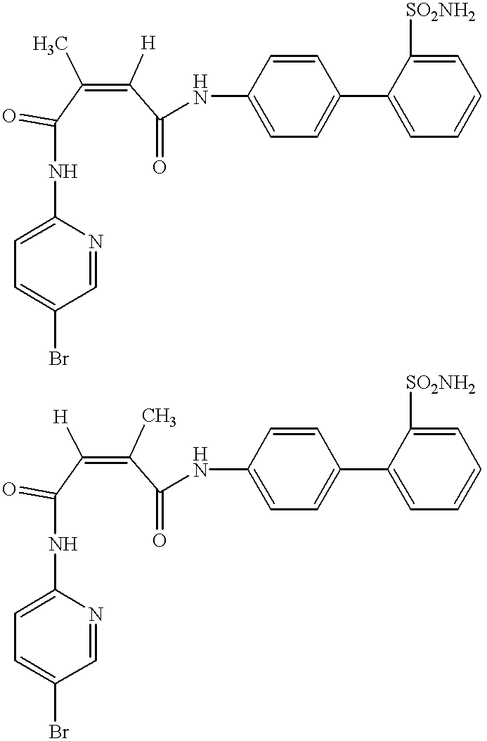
C(C(=C(C(=O)NC1=CC=C(C2=CC=CC=C2[SO2NH2])C=C1)[H])C)(=O)NC1=CC=C(Br)C=N1.C(C(=C(C(=O)NC1=CC=C(C2=CC=CC=C2[SO2NH2])C=C1)C)[H])(=O)NC1=CC=C(Br)C=N1
